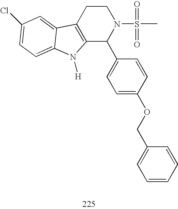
C12=C(CCN(S(C)(=O)=O)C1C1=CC=C(OCC3=CC=CC=C3)C=C1)C1=CC(Cl)=CC=C1N2[H]
